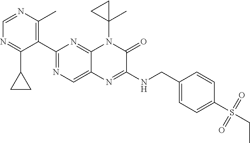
C1=NC(C)=C(C2=NC=C3C(=N2)N(C2(C)CC2)C(=O)C(NCC2=CC=C(S(CC)(=O)=O)C=C2)=N3)C(C2CC2)=N1
